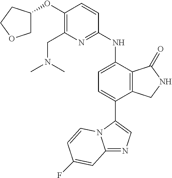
C1(OC2COCC2)=C(CN(C)C)N=C(NC2=CC=C(C3=CN=C4N3C=CC(F)=C4)C3=C2C(=O)NC3)C=C1
